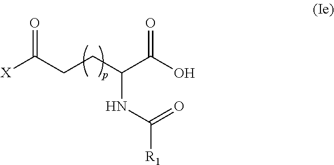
O=C(CCC(C(O)=O)NC(=O)[R1])[X]
